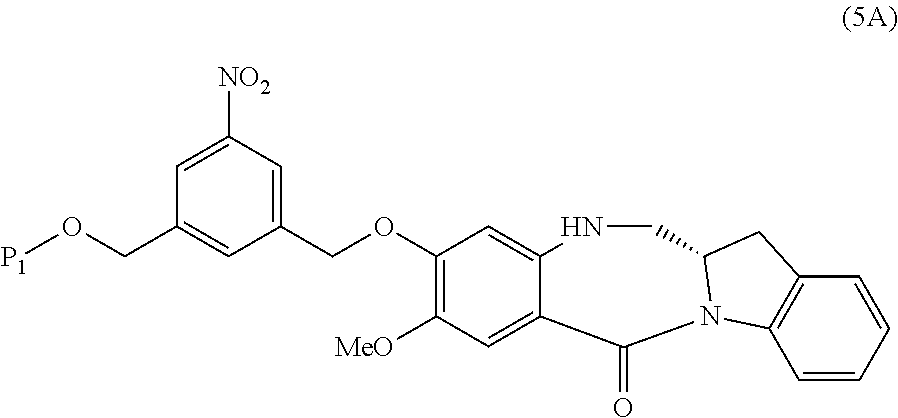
C(OC1=C([MeO])C=C2C(=C1)NCC1N(C2=O)C2=C(C=CC=C2)C1)C1=CC([NO2])=CC(CO[P1])=C1
